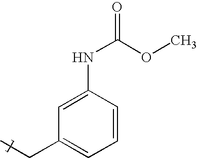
C1=C(NC(OC)=O)C=CC=C1CC
